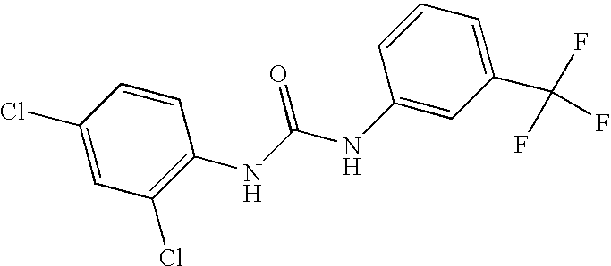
C1=C(Cl)C=CC(NC(NC2=CC(C(F)(F)F)=CC=C2)=O)=C1Cl
